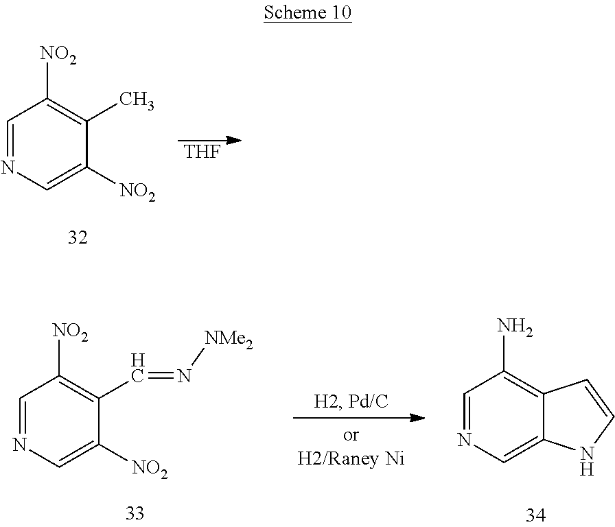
N1=CC([NO2])=C(C)C([NO2])=C1.[THF].N1=CC(N)=C2C(=C1)NC=C2.N1=CC([NO2])=C(C=N[NMe2])C([NO2])=C1
